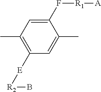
C1(F[R1][A])=CC(C)=C([E][R2]B)C=C1C
